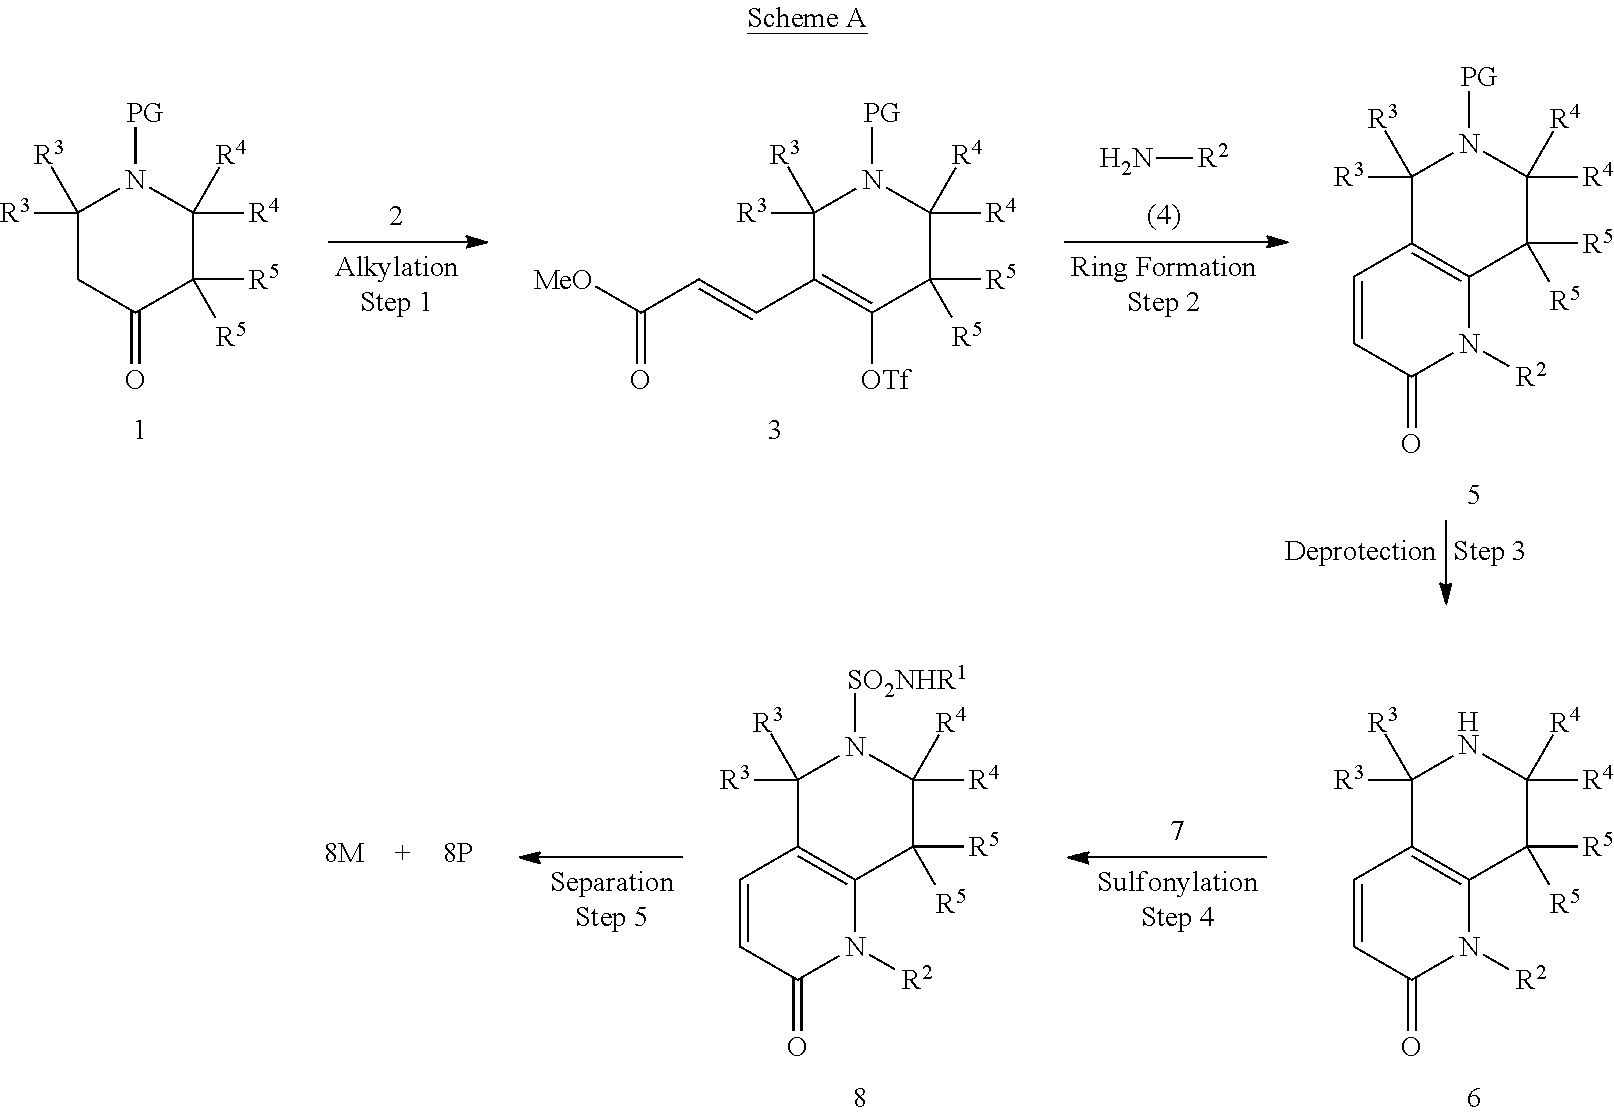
C1([R3])([R3])C(C=CC([MeO])=O)=C([OTf])C([R5])([R5])C([R4])([R4])N1[PG].C1([R3])([R3])CC(=O)C([R5])([R5])C([R4])([R4])N1[PG].C1([R3])([R3])C2=C(C([R5])([R5])C([R4])([R4])N1[PG])N([R2])C(=O)C=C2.N[R2].C1([R3])([R3])C2=C(C([R5])([R5])C([R4])([R4])N1)N([R2])C(=O)C=C2.C1([R3])([R3])C2=C(C([R5])([R5])C([R4])([R4])N1[SO2NHR1])N([R2])C(=O)C=C2
